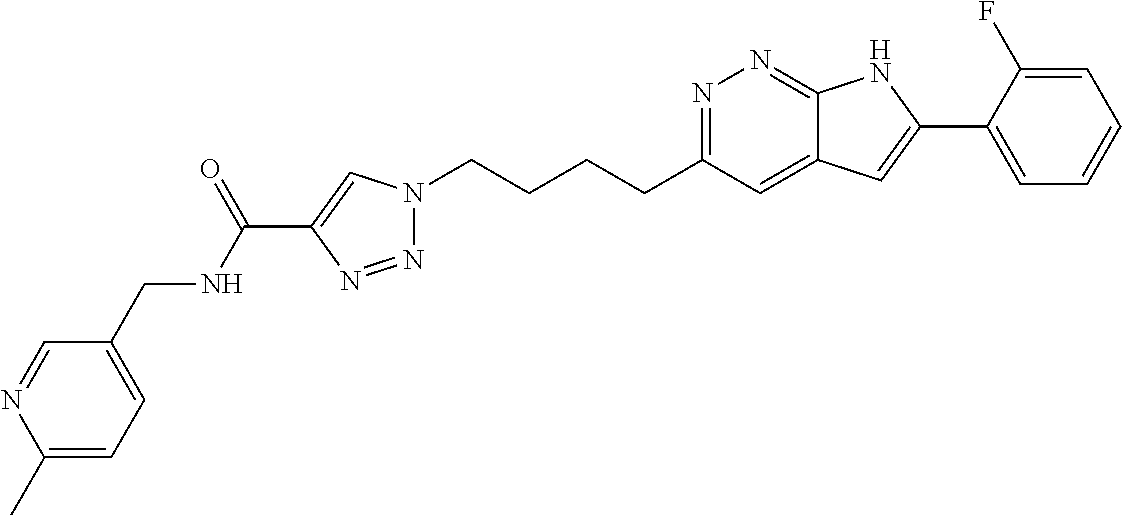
N1=C(CCCCN2N=NC(C(NCC3=CC=C(C)N=C3)=O)=C2)C=C2C(=N1)NC(C1=CC=CC=C1F)=C2
